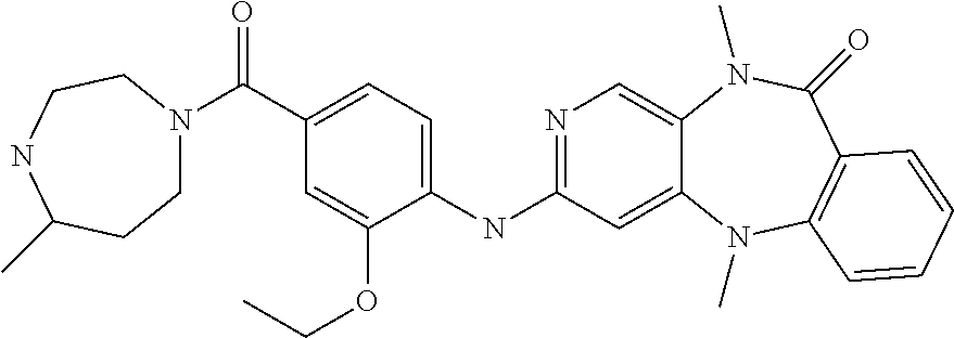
N1=C(NC2=CC=C(C(=O)N3CCC(C)NCC3)C=C2OCC)C=C2C(=C1)N(C)C(=O)C1=C(N2C)C=CC=C1
